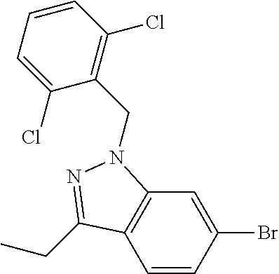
C1=CC(Br)=CC2=C1C(CC)=NN2CC1=C(Cl)C=CC=C1Cl
